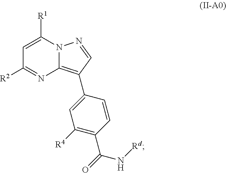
C12=C(C3=CC([R4])=C(C(=O)N[Rd])C=C3)C=NN1C([R1])=CC([R2])=N2
